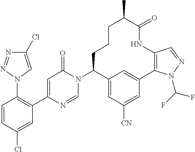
C1=CC(Cl)=CC(C2=CC(=O)N(C3C4=CC([CN])=CC(=C4)C4=C(NC(=O)C(C)CCC3)C=NN4C(F)F)C=N2)=C1N1C=C(Cl)N=N1
